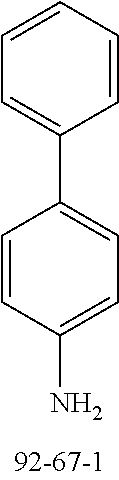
C1=CC(N)=CC=C1C1=CC=CC=C1
